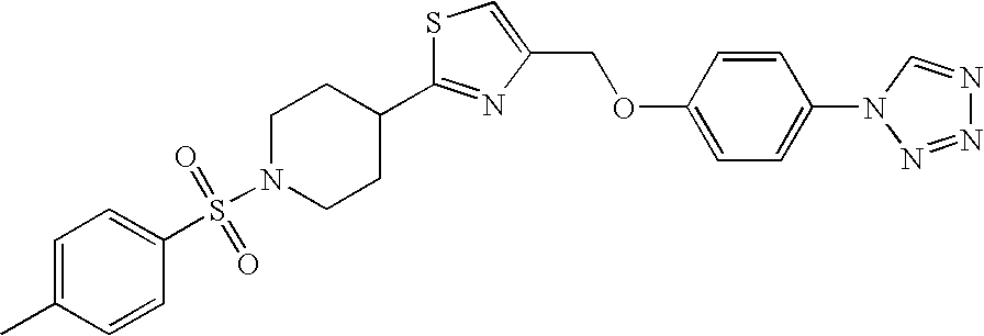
O=S(=O)(N1CCC(C2=NC(COC3=CC=C(N4N=NN=C4)C=C3)=CS2)CC1)C1=CC=C(C)C=C1
